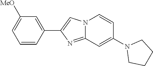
C1=CC(C2=CN3C(=N2)C=C(N2CCCC2)C=C3)=CC([MeO])=C1
